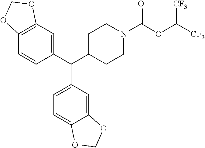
C1(C(C2CCN(C(OC([CF3])[CF3])=O)CC2)C2=CC=C3C(=C2)OCO3)=CC2=C(C=C1)OCO2
